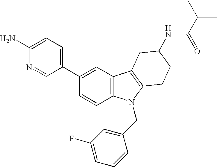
C1(N)=CC=C(C2=CC3=C(C=C2)N(CC2=CC(F)=CC=C2)C2=C3CC(NC(=O)C(C)C)CC2)C=N1
